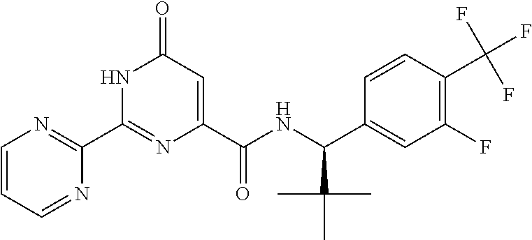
C1(C2=NC(C(NC(C3=CC(F)=C(C(F)(F)F)C=C3)C(C)(C)C)=O)=CC(=O)N2)=NC=CC=N1
